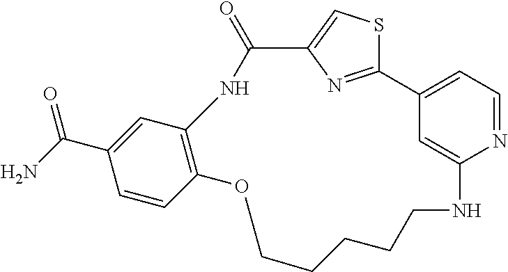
C1=C(C(N)=O)C=CC2=C1NC(=O)C1=CSC(=N1)C1=CC=NC(=C1)NCCCCCO2
